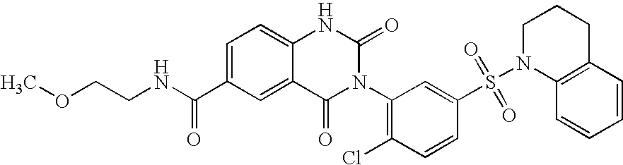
C12=CC(C(NCCOC)=O)=CC=C1NC(=O)N(C1=C(Cl)C=CC(S(N3C4=C(CCC3)C=CC=C4)(=O)=O)=C1)C2=O
